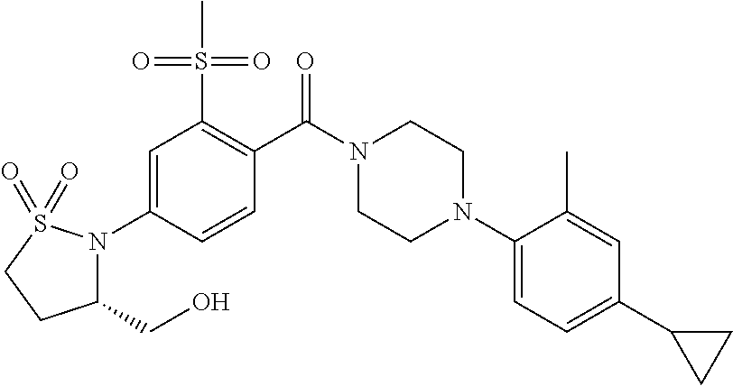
C1=C(N2C(CO)CCS2(=O)=O)C=CC(C(N2CCN(C3=CC=C(C4CC4)C=C3C)CC2)=O)=C1S(C)(=O)=O
